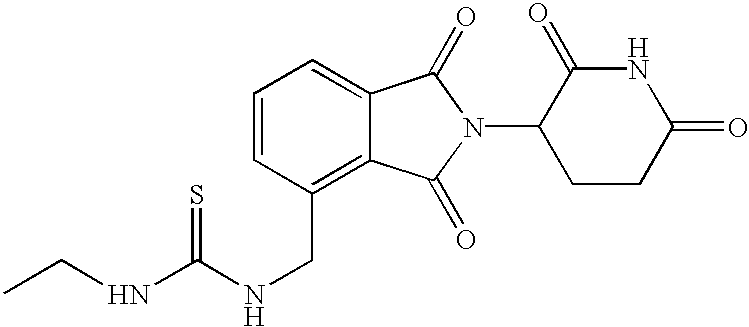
N1C(=O)CCC(N2C(=O)C3=CC=CC(CNC(NCC)=S)=C3C2=O)C1=O
